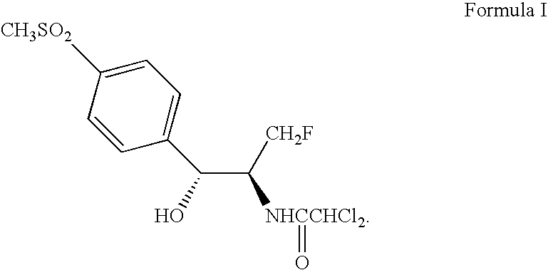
C1=CC(C(C([NHCCHCl2]=O)[CH2F])O)=CC=C1[CH3SO2]
